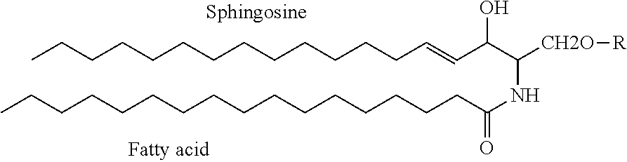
CCCCCCCCCCCCCC=CC(C([CH2O][R])NC(CCCCCCCCCCCCCCCC)=O)O
